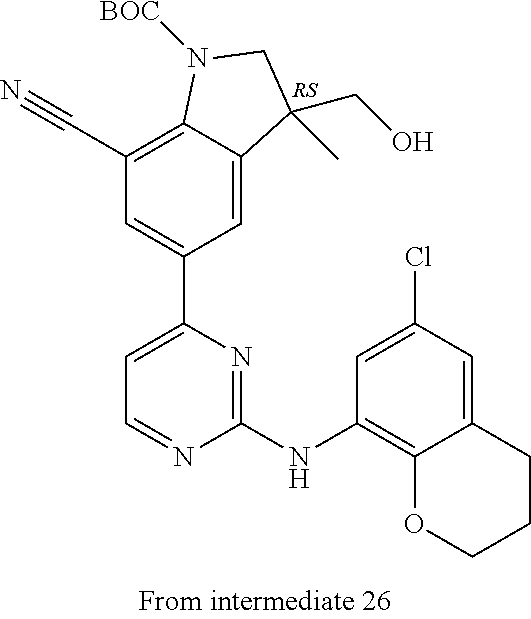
C1(C#N)=C2C(=CC(C3=CC=NC(NC4=C5C(=CC(Cl)=C4)CCCO5)=N3)=C1)C(CO)(C)CN2[BOC].[RS]
